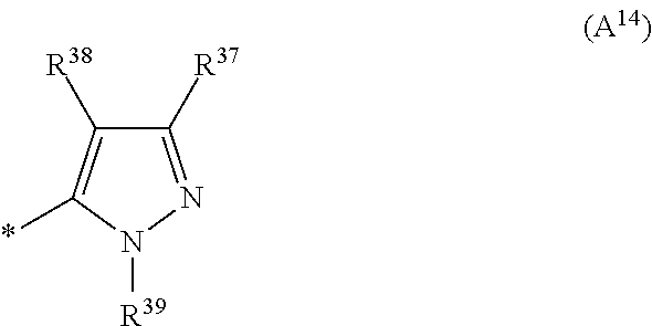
C1([R38])=C(*)N([R39])N=C1[R37]
